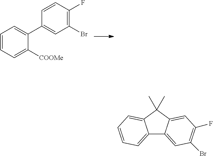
C1=CC=C([COOMe])C(C2=CC(Br)=C(F)C=C2)=C1.C12=CC=CC=C1C(C)(C)C1=CC(F)=C(Br)C=C21
